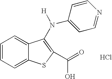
C1=CC=C2C(=C1)SC(C(O)=O)=C2N([H])C1=CC=NC=C1.Cl
